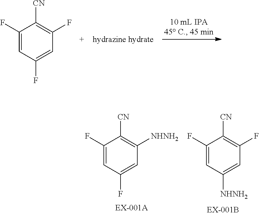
C1(F)=CC(F)=CC(F)=C1[CN].C1(F)=CC(F)=CC([NHNH2])=C1[CN].C1(F)=CC([NHNH2])=CC(F)=C1[CN]
